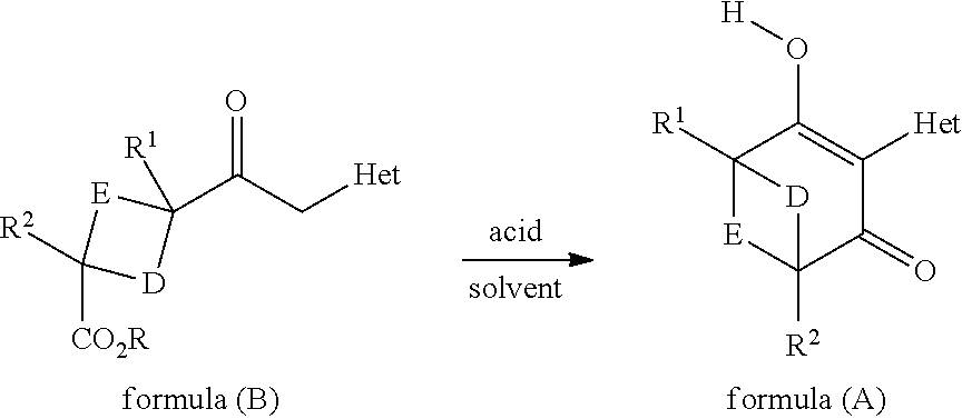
C(C(=O)C1([R1])[E]C([CO2R])([R2])[D]1)[Het].C12([R1])[E]C([R2])(C(=O)C([Het])=C1O[H])[D]2
